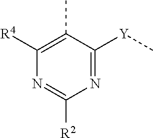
N1=C([Y]C)C(C)=C([R4])N=C1[R2]
